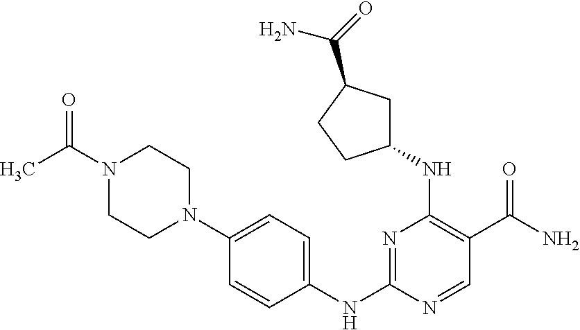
C1=CC(NC2=NC(NC3CC(C(=O)N)CC3)=C(C(N)=O)C=N2)=CC=C1N1CCN(C(=O)C)CC1
